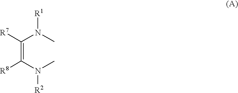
C(N(C)[R2])(=C(N(C)[R1])[R7])[R8]
